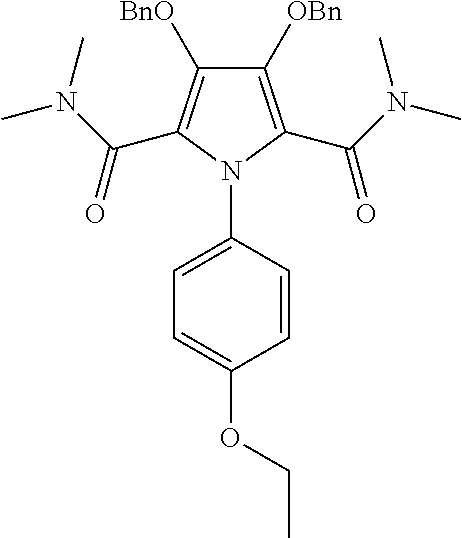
C1([OBn])=C(C(N(C)C)=O)N(C2=CC=C(OCC)C=C2)C(C(N(C)C)=O)=C1[BnO]
